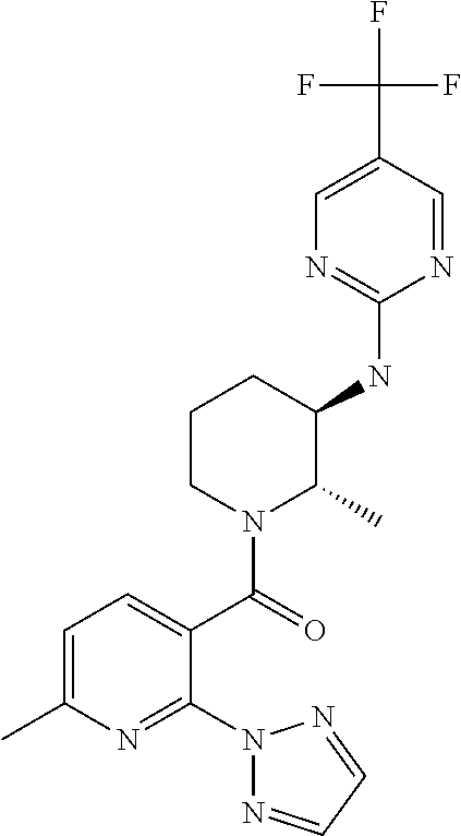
C1=C(C)N=C(N2N=CC=N2)C(C(=O)N2C(C)C(NC3=NC=C(C(F)(F)F)C=N3)CCC2)=C1
